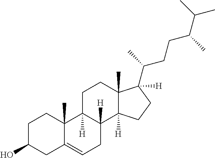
C1C(O)CC2=CCC3([H])C([H])(C2(C)C1)CCC1(C)C3([H])CCC1([H])C(CCC(C(C)C)C)C
